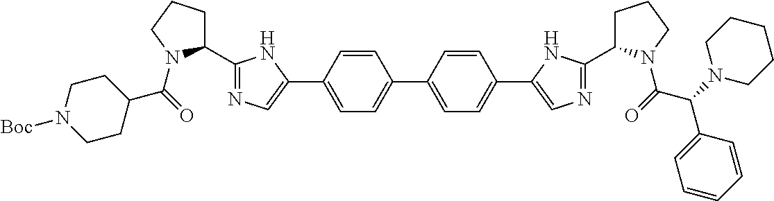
C1(C(=O)N2C(C3=NC=C(C4=CC=C(C5=CC=C(C6=CN=C(C7CCCN7C(C(C7=CC=CC=C7)N7CCCCC7)=O)N6)C=C5)C=C4)N3)CCC2)CCN([Boc])CC1
